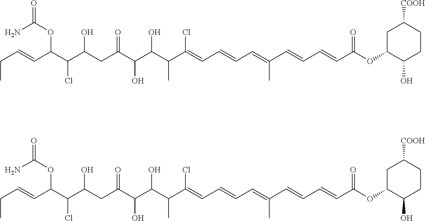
C1C(OC(C=CC=CC(=CC=CC=C(C(C(C(C(CC(C(C(C=CCC)OC(N)=O)Cl)O)=O)O)O)C)Cl)C)=O)C(O)CCC1[COOH].C1C(OC(C=CC=CC(=CC=CC=C(C(C(C(C(CC(C(C(C=CCC)OC(N)=O)Cl)O)=O)O)O)C)Cl)C)=O)C(O)CCC1[COOH]
